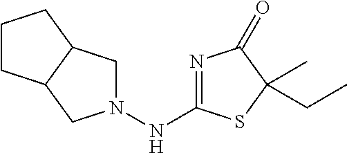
N1=C(NN2CC3C(C2)CCC3)SC(CC)(C)C1=O
